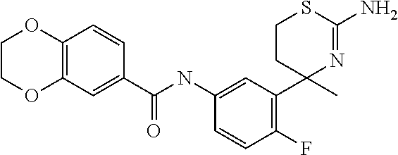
C1CC(C)(C2=C(F)C=CC(NC(C3=CC4=C(C=C3)OCCO4)=O)=C2)N=C(N)S1
